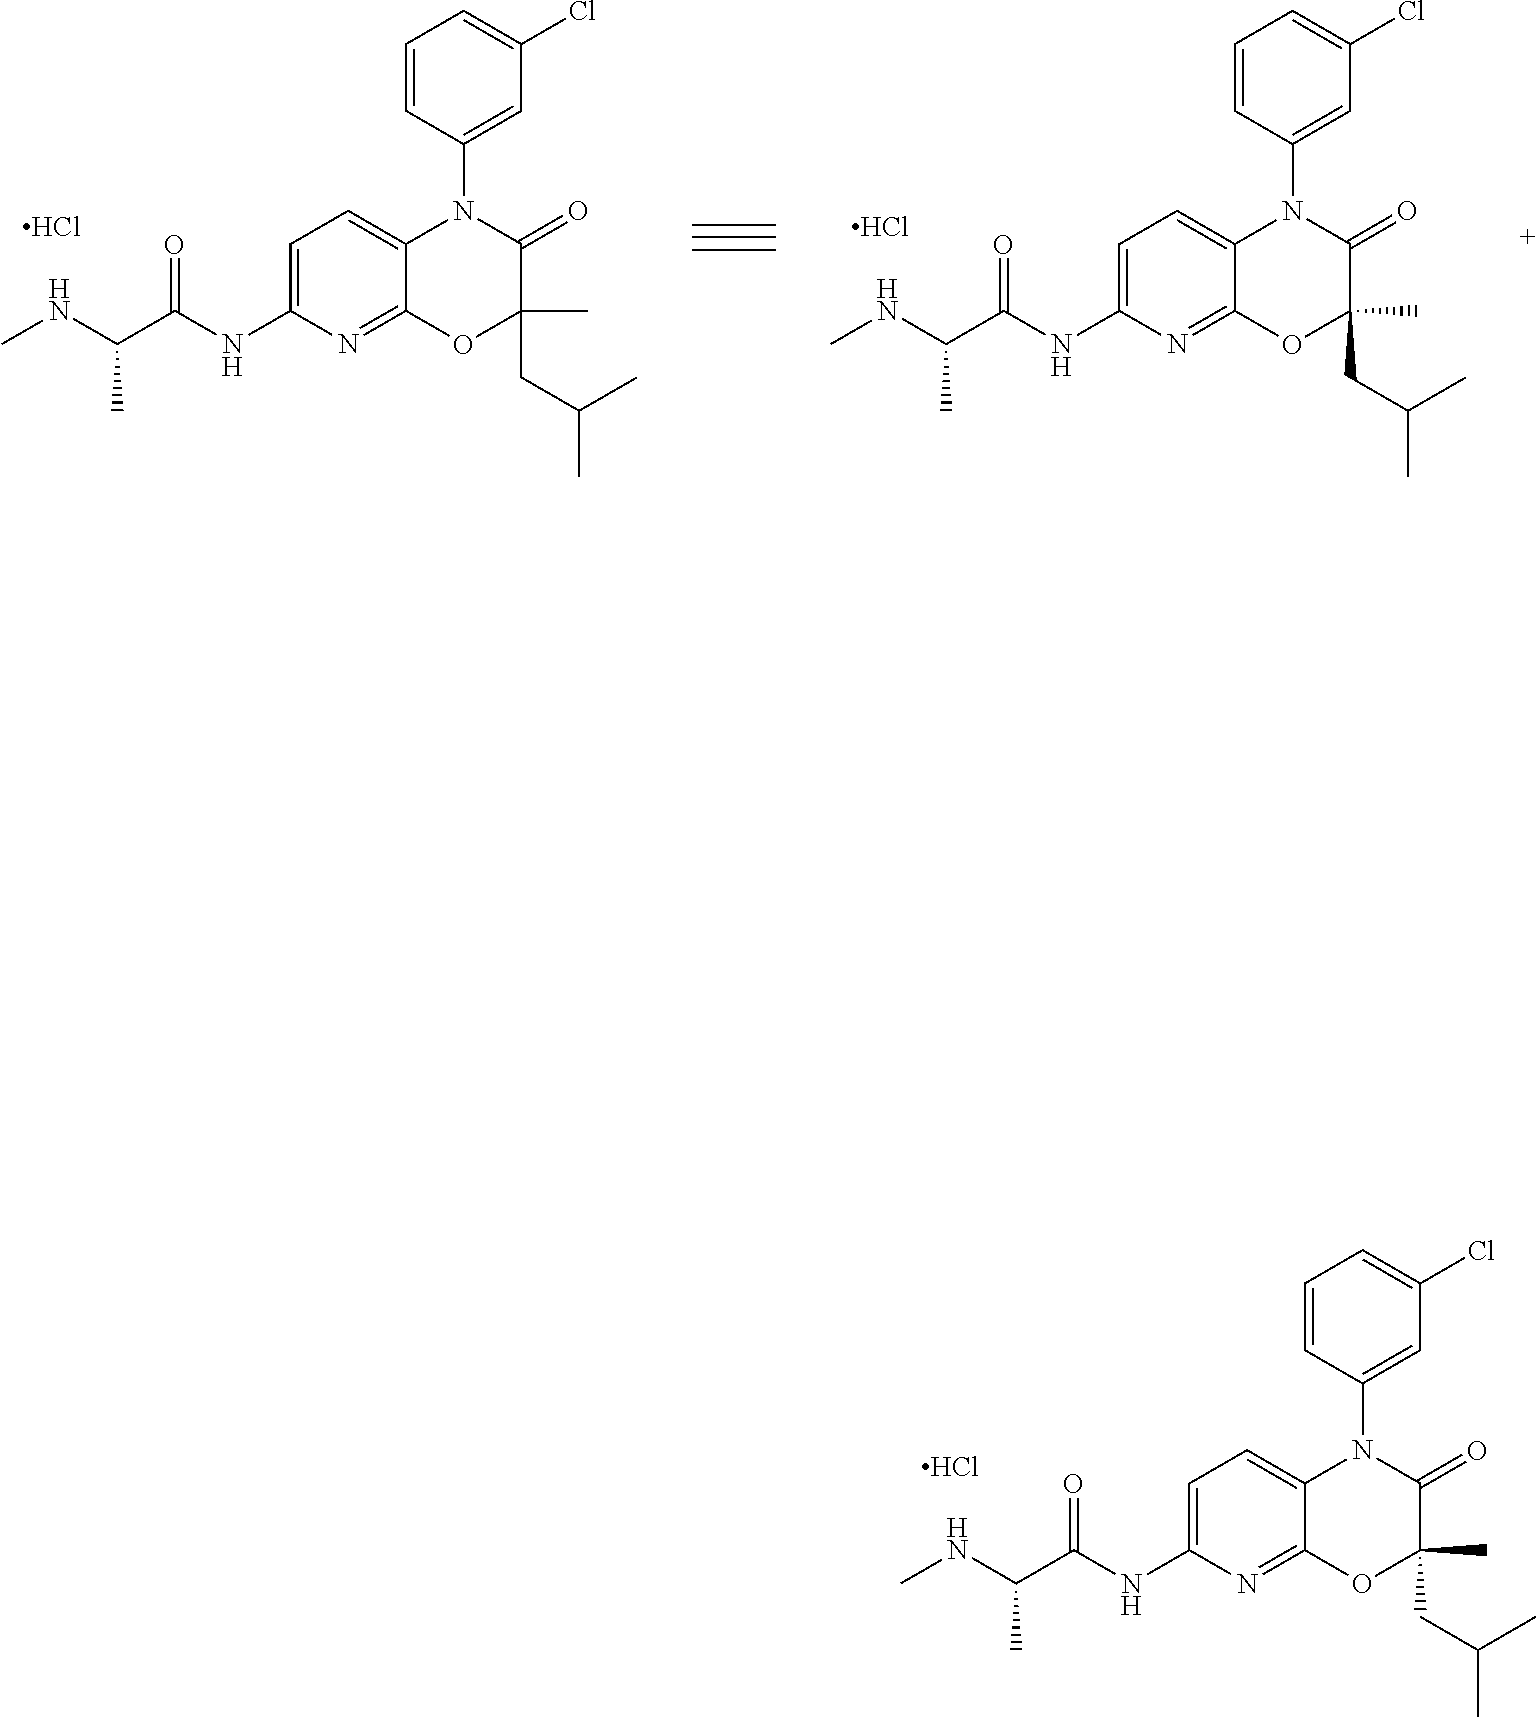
C1=C(NC(C(NC)C)=O)N=C2C(=C1)N(C1=CC(Cl)=CC=C1)C(=O)C(C)(CC(C)C)O2.Cl.C1=C(NC(C(NC)C)=O)N=C2C(=C1)N(C1=CC(Cl)=CC=C1)C(=O)C(C)(CC(C)C)O2.Cl.C1=C(NC(C(NC)C)=O)N=C2C(=C1)N(C1=CC(Cl)=CC=C1)C(=O)C(C)(CC(C)C)O2.Cl
